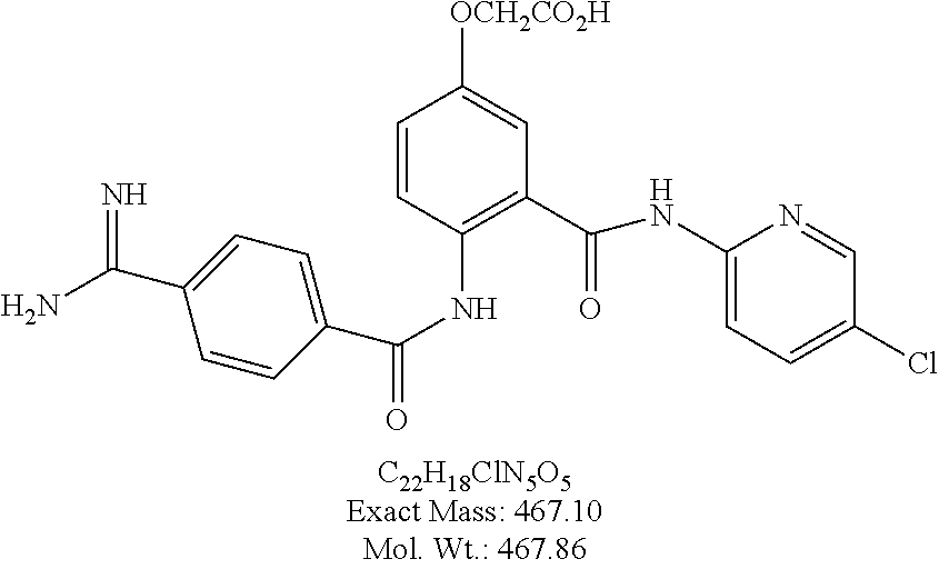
[OCH2CO2H]C1=CC(C(=O)NC2=CC=C(Cl)C=N2)=C(NC(=O)C2=CC=C(C(=N)N)C=C2)C=C1
